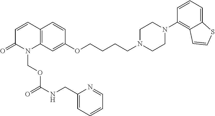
C12=C(C=CC(=O)N1COC(=O)NCC1=CC=CC=N1)C=CC(OCCCCN1CCN(C3=C4C(=CC=C3)SC=C4)CC1)=C2
